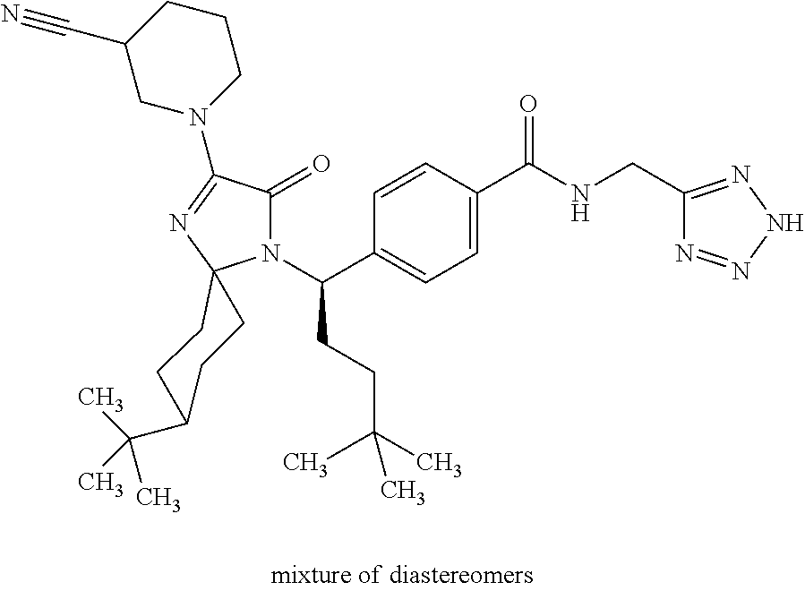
C1C(C(C)(C)C)CCC2(C1)N(C(CCC(C)(C)C)C1=CC=C(C(=O)NCC3=NNN=N3)C=C1)C(=O)C(N1CCCC(C#N)C1)=N2
